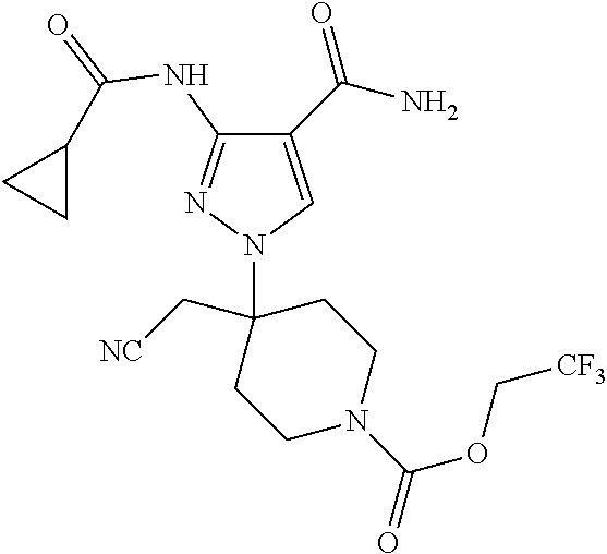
C1(C(N)=O)=CN(C2(C[NC])CCN(C(OC[CF3])=O)CC2)N=C1NC(=O)C1CC1
